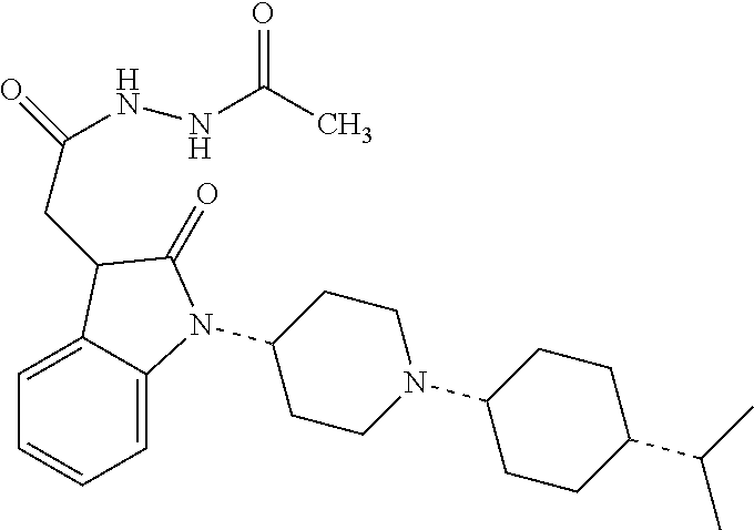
C1(N2C3=CC=CC=C3C(CC(NNC(=O)C)=O)C2=O)CCN(C2CCC(C(C)C)CC2)CC1
